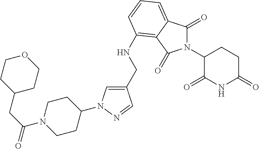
C1(CNC2=C3C(=CC=C2)C(=O)N(C2C(=O)NC(=O)CC2)C3=O)=CN(C2CCN(C(CC3CCOCC3)=O)CC2)N=C1
